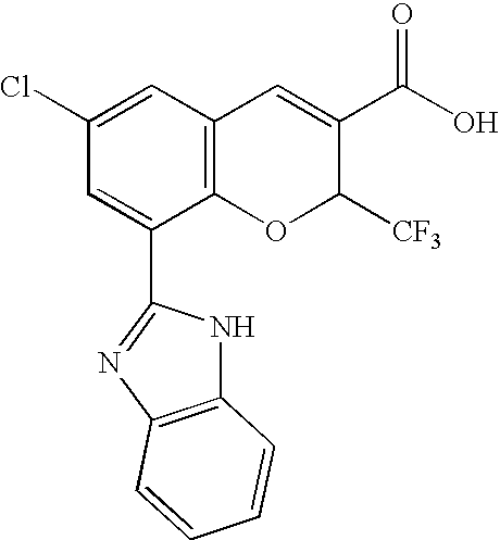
C12=C(C=C(Cl)C=C1C1=NC3=C(N1)C=CC=C3)C=C(C(O)=O)C([CF3])O2
